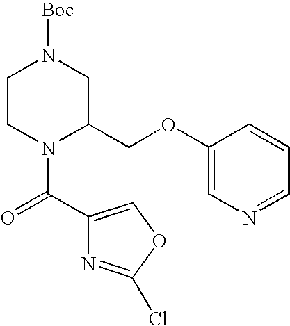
C1CN(C(=O)C2=COC(Cl)=N2)C(COC2=CN=CC=C2)CN1[Boc]
